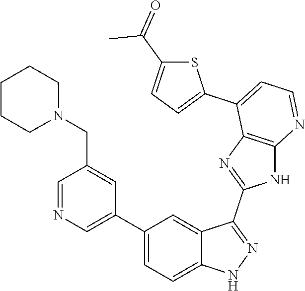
C1=NC=C(C2=CC=C3C(=C2)C(C2=NC4=C(N2)N=CC=C4C2=CC=C(C(=O)C)S2)=NN3)C=C1CN1CCCCC1
